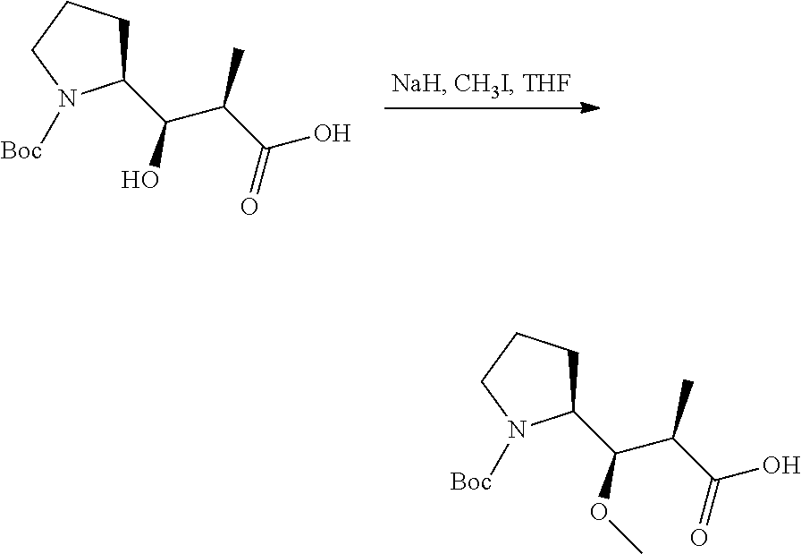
C1(C(C(C(O)=O)C)O)CCCN1[Boc].C1(C(C(C(O)=O)C)OC)CCCN1[Boc]
